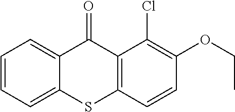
C12=C(C(=O)C3=CC=CC=C3S1)C(Cl)=C(OCC)C=C2
